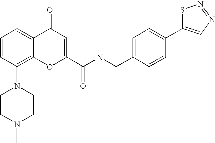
C1CN(C)CCN1C1=C2C(=CC=C1)C(=O)C=C(C(NCC1=CC=C(C3=CN=NS3)C=C1)=O)O2
